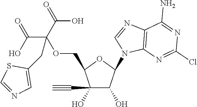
C(C(OCC1C(O)(C#C)C(O)C(N2C3=C(N=C2)C(N)=NC(Cl)=N3)O1)(C(O)=O)C(O)=O)C1=CN=CS1
